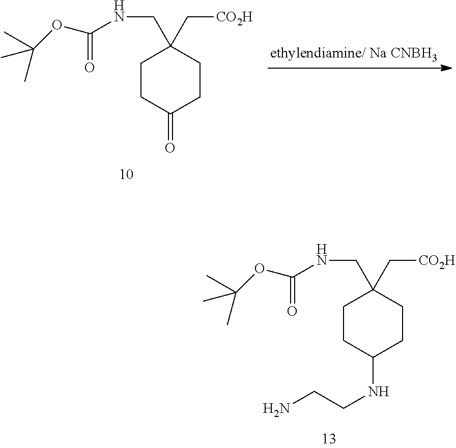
[ethylendiamine/ Na CNBH3].C1CC(=O)CCC1(C[CO2H])CNC(=O)OC(C)(C)C.C1C(NCCN)CCC(C[CO2H])(CNC(=O)OC(C)(C)C)C1
